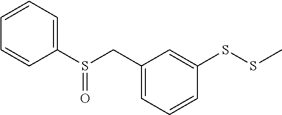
C1=CC=C(S(CC2=CC=CC(SSC)=C2)=O)C=C1
